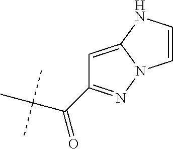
C(C(C)(C)C)(=O)C1=NN2C(=C1)NC=C2
